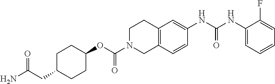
C1(NC(NC2=CC3=C(C=C2)CN(C(OC2CCC(CC(N)=O)CC2)=O)CC3)=O)=CC=CC=C1F
